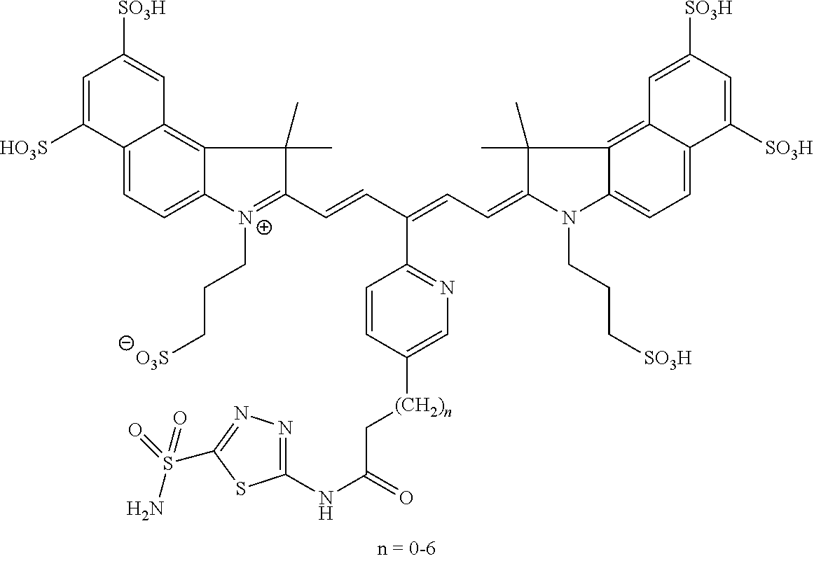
C12=CC=C3C(=C1C=C([SO3H])C=C2[HO3S])C(C)(C)C(C=CC(=CC=C1N(CCC[SO3H])C2=CC=C4C(=C2C1(C)C)C=C([SO3H])C=C4[SO3H])C1=NC=C([(CH2)n]CC(NC2=NN=C(S(N)(=O)=O)S2)=O)C=C1)=[N+]3CCC[O3S]
